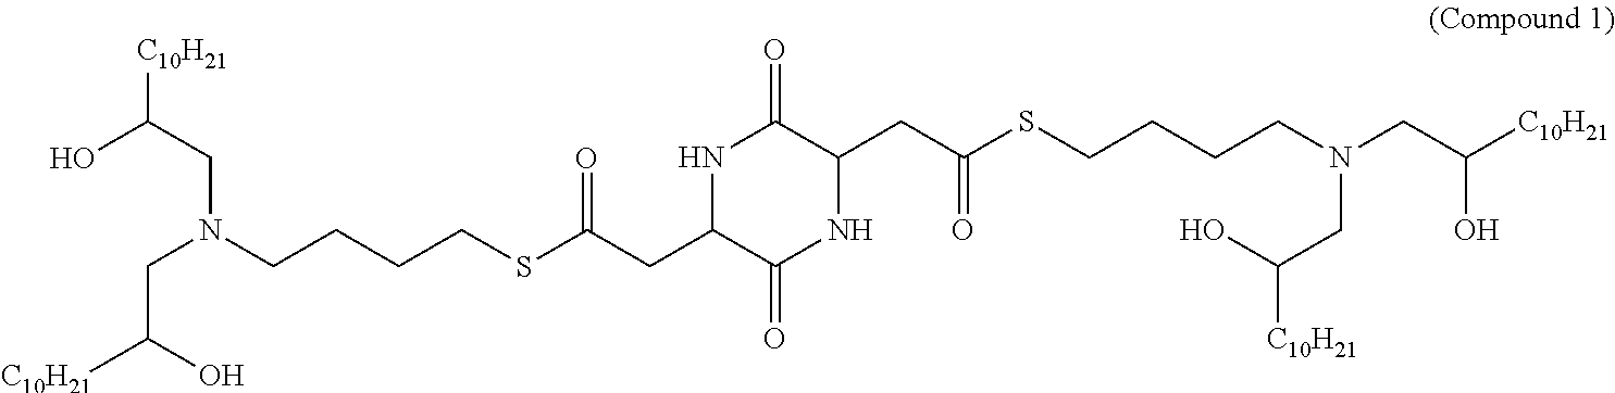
OC(CN(CCCCSC(CC1C(=O)NC(CC(SCCCCN(CC([C10H21])O)CC([C10H21])O)=O)C(=O)N1)=O)CC([C10H21])O)[C10H21]
